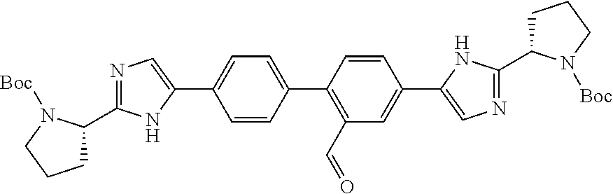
C1=CC(C2=CC=C(C3=CN=C(C4CCCN4[Boc])N3)C=C2)=C(C=O)C=C1C1=CN=C(C2CCCN2[Boc])N1
